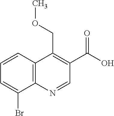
BrC1=CC=CC2=C1N=CC(C(O)=O)=C2COC
